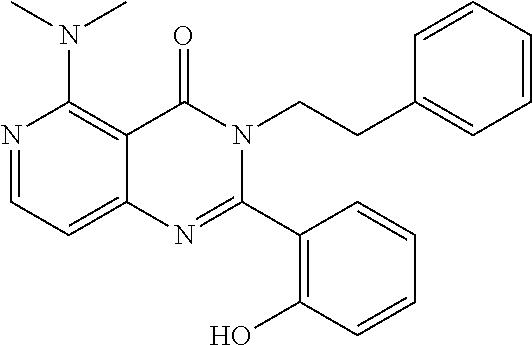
N1=CC=C2C(=C1N(C)C)C(=O)N(CCC1=CC=CC=C1)C(C1=C(O)C=CC=C1)=N2
